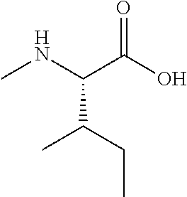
N(C(C(O)=O)C(C)CC)C
